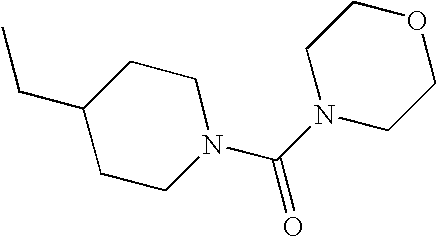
CCC1CCN(C(N2CCOCC2)=O)CC1
